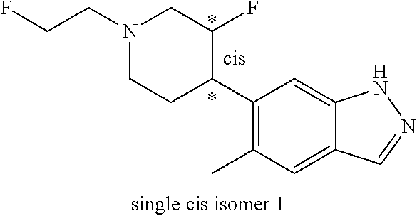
N1(CCF)CCC(C2=C(C)C=C3C(=C2)NN=C3)C(F)C1
